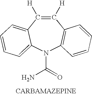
C1([H])=C([H])C2=CC=CC=C2N(C(=O)N)C2=C1C=CC=C2
